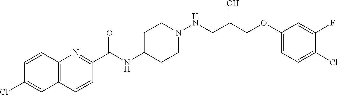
C1(C(NC2CCN(NCC(COC3=CC=C(Cl)C(F)=C3)O)CC2)=O)=NC2=C(C=C1)C=C(Cl)C=C2
